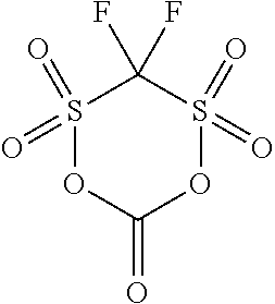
S1(=O)(=O)OC(=O)OS(=O)(=O)C1(F)F
